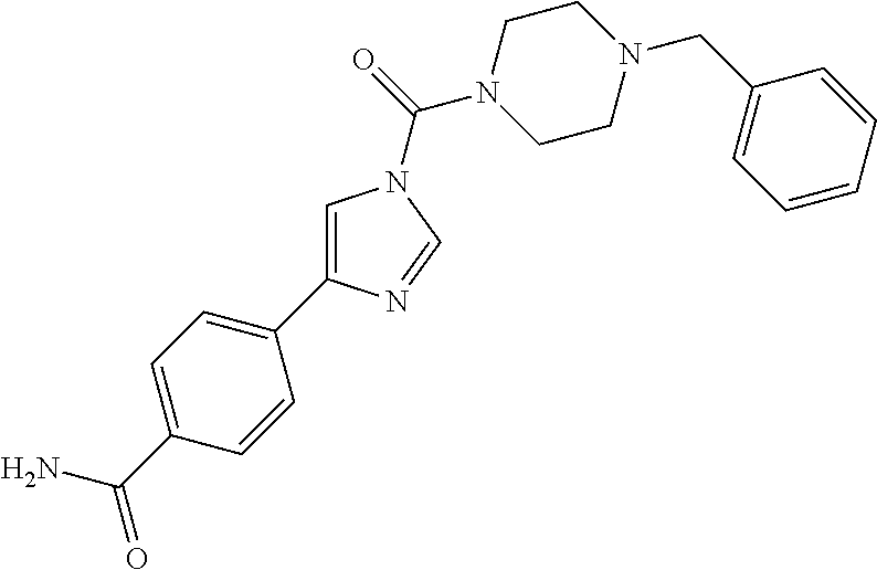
C1=C(C2=CC=C(C(=O)N)C=C2)N=CN1C(=O)N1CCN(CC2=CC=CC=C2)CC1
